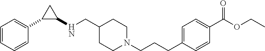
C1=CC=CC(C2C(NCC3CCN(CCCC4=CC=C(C(=O)OCC)C=C4)CC3)C2)=C1
